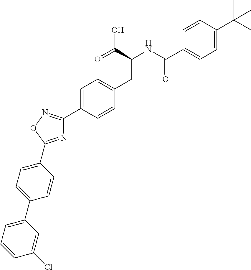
C1=CC(C(NC(CC2=CC=C(C3=NOC(C4=CC=C(C5=CC=CC(Cl)=C5)C=C4)=N3)C=C2)C(=O)O)=O)=CC=C1C(C)(C)C
